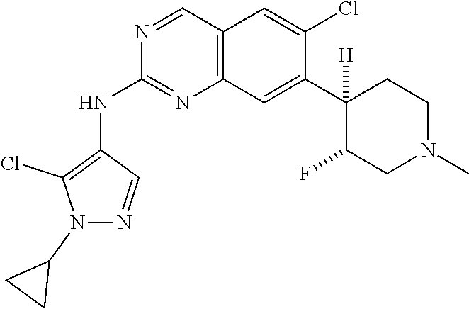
C12=C(C=C(C3([H])C(F)CN(C)CC3)C(Cl)=C1)N=C(NC1=C(Cl)N(C3CC3)N=C1)N=C2
